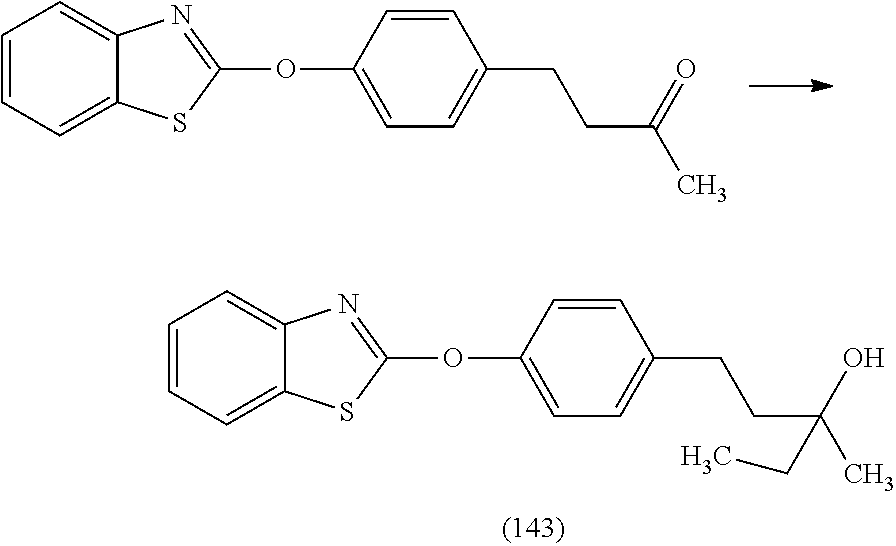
C1=CC=C2C(=C1)N=C(OC1=CC=C(CCC(C)=O)C=C1)S2.C1=CC=C2C(=C1)N=C(OC1=CC=C(CCC(C)(O)CC)C=C1)S2
